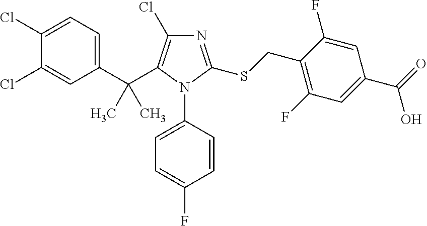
C1(C(C)(C)C2=C(Cl)N=C(SCC3=C(F)C=C(C(=O)O)C=C3F)N2C2=CC=C(F)C=C2)=CC=C(Cl)C(Cl)=C1
